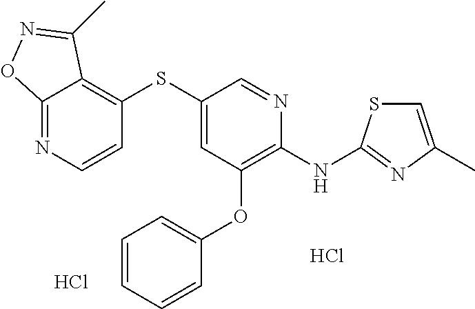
Cl.C1(SC2=CC(OC3=CC=CC=C3)=C(NC3=NC(C)=CS3)N=C2)=C2C(=NC=C1)ON=C2C.Cl
